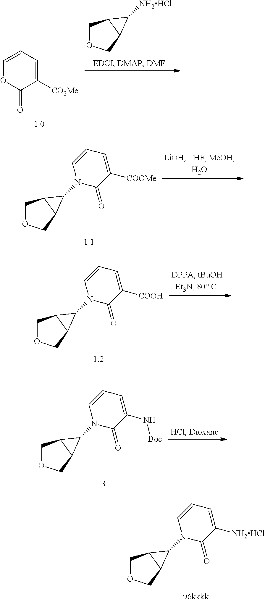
C1=CC=C([CO2Me])C(=O)O1.C1OCC2C1C2[NH2HCl].C1OCC2C1C2N1C(=O)C([COOMe])=CC=C1.C1OCC2C1C2N1C(=O)C([COOH])=CC=C1.C1OCC2C1C2N1C(=O)C(N[Boc])=CC=C1.C1OCC2C1C2N1C(=O)C([NH2HCl])=CC=C1
